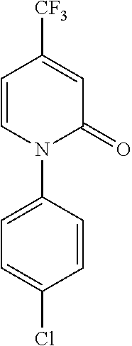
C1=CC([CF3])=CC(=O)N1C1=CC=C(Cl)C=C1
